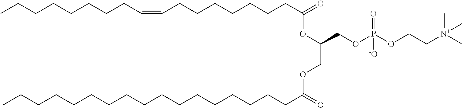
C(CCCCCCCC(=O)OC(COC(CCCCCCCCCCCCCCCCC)=O)COP(OCC[N+](C)(C)C)(=O)[-O])=CCCCCCCCC
